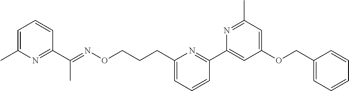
C1=C(C)N=C(C(=NOCCCC2=CC=CC(C3=CC(OCC4=CC=CC=C4)=CC(C)=N3)=N2)C)C=C1
